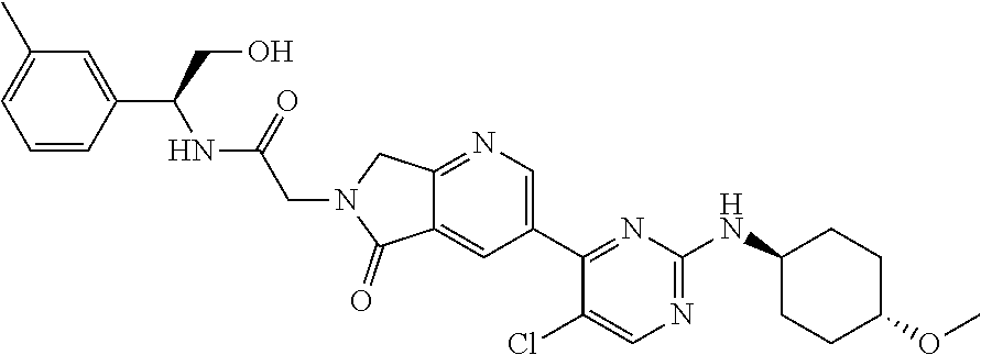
C12=CC(C3=NC(NC4CCC(OC)CC4)=NC=C3Cl)=CN=C1CN(CC(NC(C1=CC(C)=CC=C1)CO)=O)C2=O
